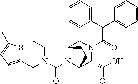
C(N1C2C(C(O)=O)N(C(=O)C(C3=CC=CC=C3)C3=CC=CC=C3)CC1CC2)(N(CC1=CC=C(C)S1)CC)=O
